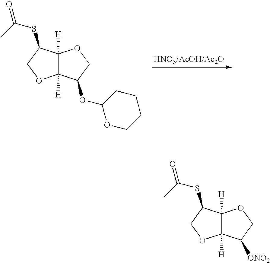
C12([H])C([H])(OCC1OC1OCCCC1)C(SC(=O)C)CO2.C12([H])C([H])(OCC1[ONO2])C(SC(=O)C)CO2
